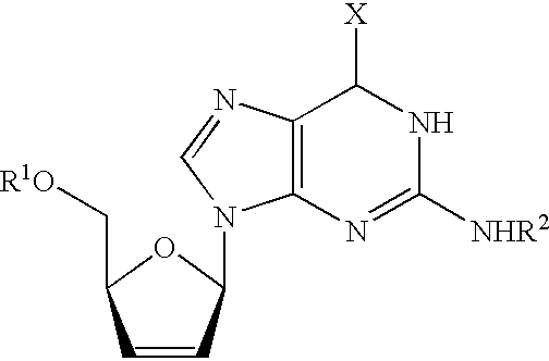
C1=CC(C[R1O])OC1N1C2=C(C([X])NC([NHR2])=N2)N=C1
